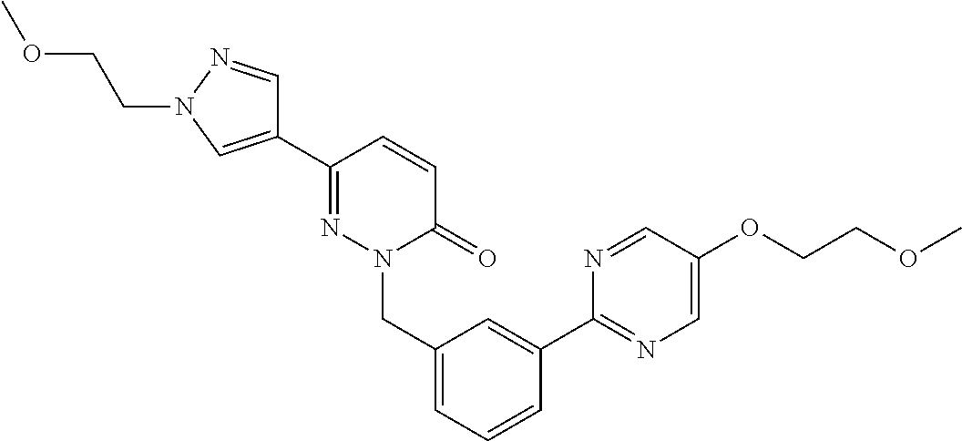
C1(C2=NN(CC3=CC=CC(C4=NC=C(OCCOC)C=N4)=C3)C(=O)C=C2)=CN(CCOC)N=C1
